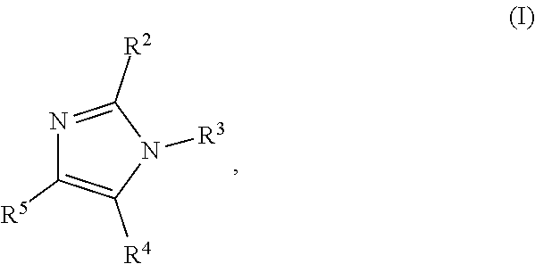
N1=C([R2])N([R3])C([R4])=C1[R5]
